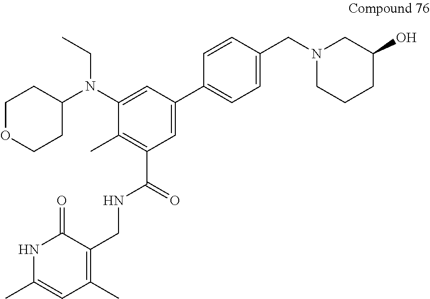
C1(N(C2=CC(C3=CC=C(CN4CCCC(O)C4)C=C3)=CC(C(NCC3=C(C)C=C(C)NC3=O)=O)=C2C)CC)CCOCC1
